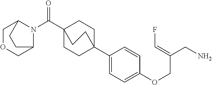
C1(C23CCC(C(N4C5COCC4CC5)=O)(CC2)CC3)=CC=C(OCC(CN)=CF)C=C1
